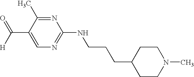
C(C1=CN=C(NCCCC2CCN(C)CC2)N=C1C)([H])=O
